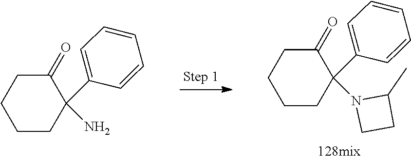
C1=CC=CC=C1C1(N2CCC2C)CCCCC1=O.C1=CC=CC=C1C1(N)CCCCC1=O
